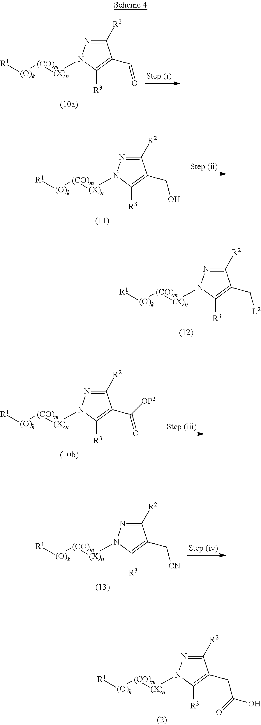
C1([R2])=NN([(X)n][(CO)m][(O)k][R1])C([R3])=C1C[L2].C1([R2])=NN([(X)n][(CO)m][(O)k][R1])C([R3])=C1CC(O)=O.C1([R2])=NN([(X)n][(CO)m][(O)k][R1])C([R3])=C1C=O.C1([R2])=NN([(X)n][(CO)m][(O)k][R1])C([R3])=C1CO.C1([R2])=NN([(X)n][(CO)m][(O)k][R1])C([R3])=C1C(=O)[OP2].C1([R2])=NN([(X)n][(CO)m][(O)k][R1])C([R3])=C1C[CN]
